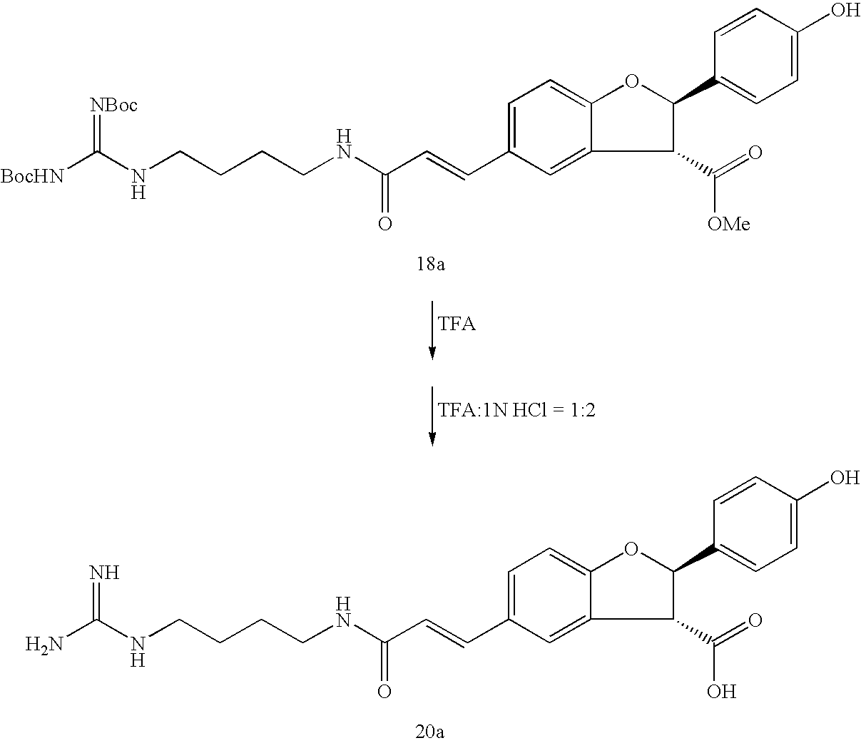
N(C(C=CC1=CC=C2OC(C3=CC=C(O)C=C3)C(C(=O)O)C2=C1)=O)CCCCNC(=N)N.N(C(C=CC1=CC=C2OC(C3=CC=C(O)C=C3)C(C(=O)[OMe])C2=C1)=O)CCCCNC(=[NBoc])[BocHN]
